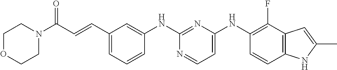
C1(C=CC(N2CCOCC2)=O)=CC=CC(NC2=NC(NC3=C(F)C4=C(C=C3)NC(C)=C4)=CC=N2)=C1
